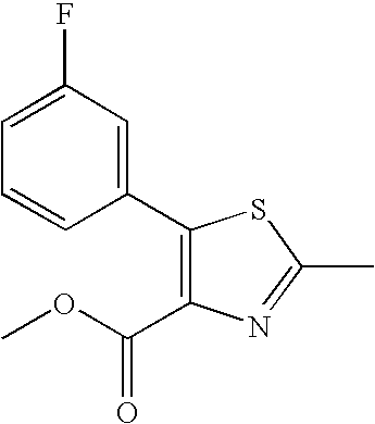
C1(C2=CC(F)=CC=C2)=C(C(OC)=O)N=C(C)S1
